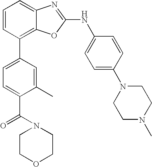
C1=CC(C2=CC=C(C(N3CCOCC3)=O)C(C)=C2)=C2C(=C1)N=C(NC1=CC=C(N3CCN(C)CC3)C=C1)O2
